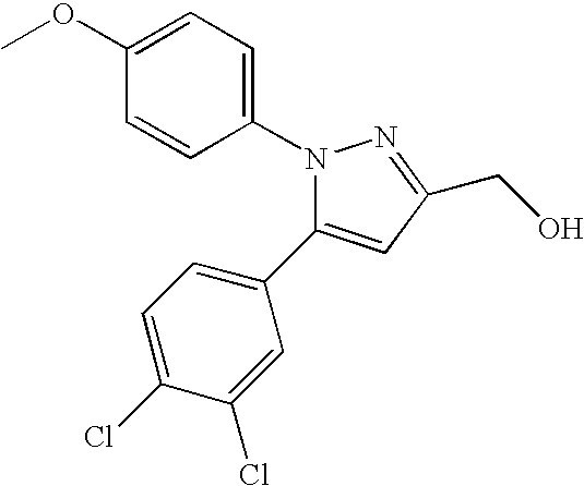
N1(C2=CC=C(OC)C=C2)N=C(CO)C=C1C1=CC=C(Cl)C(Cl)=C1
